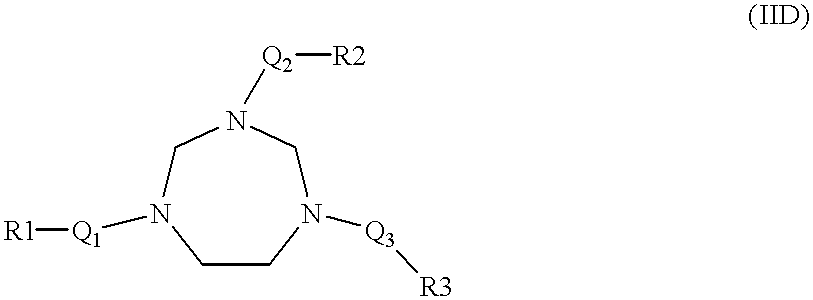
C1CN([Q3][R3])CN([Q2][R2])CN1[Q1][R1]
